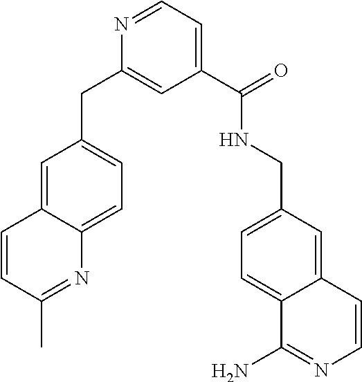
C1(C(NCC2=CC=C3C(=C2)C=CN=C3N)=O)=CC=NC(CC2=CC=C3C(=C2)C=CC(C)=N3)=C1
